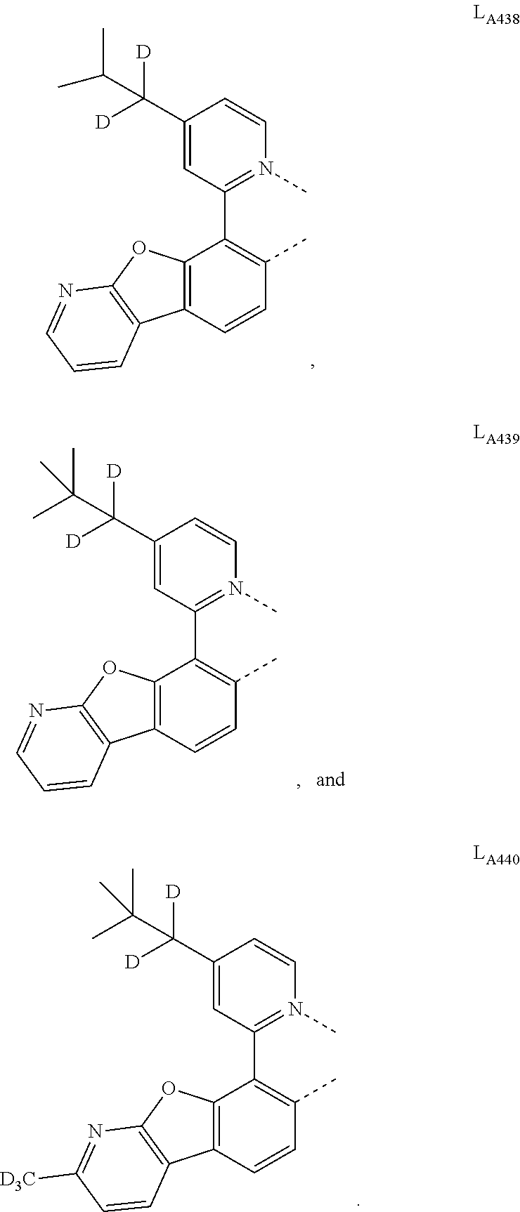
C12=C(C=CC(C)=C1C1=N(C)C=CC(C([D])([D])C(C)C)=C1)C1=C(O2)N=CC=C1.C12=C(C=CC(C)=C1C1=N(C)C=CC(C([D])([D])C(C)(C)C)=C1)C1=C(O2)N=CC=C1.C12=C(C=CC(C)=C1C1=N(C)C=CC(C([D])([D])C(C)(C)C)=C1)C1=C(O2)N=C([D3C])C=C1
